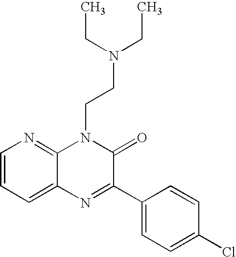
C1=CC=C2C(=N1)N(CCN(CC)CC)C(=O)C(C1=CC=C(Cl)C=C1)=N2
